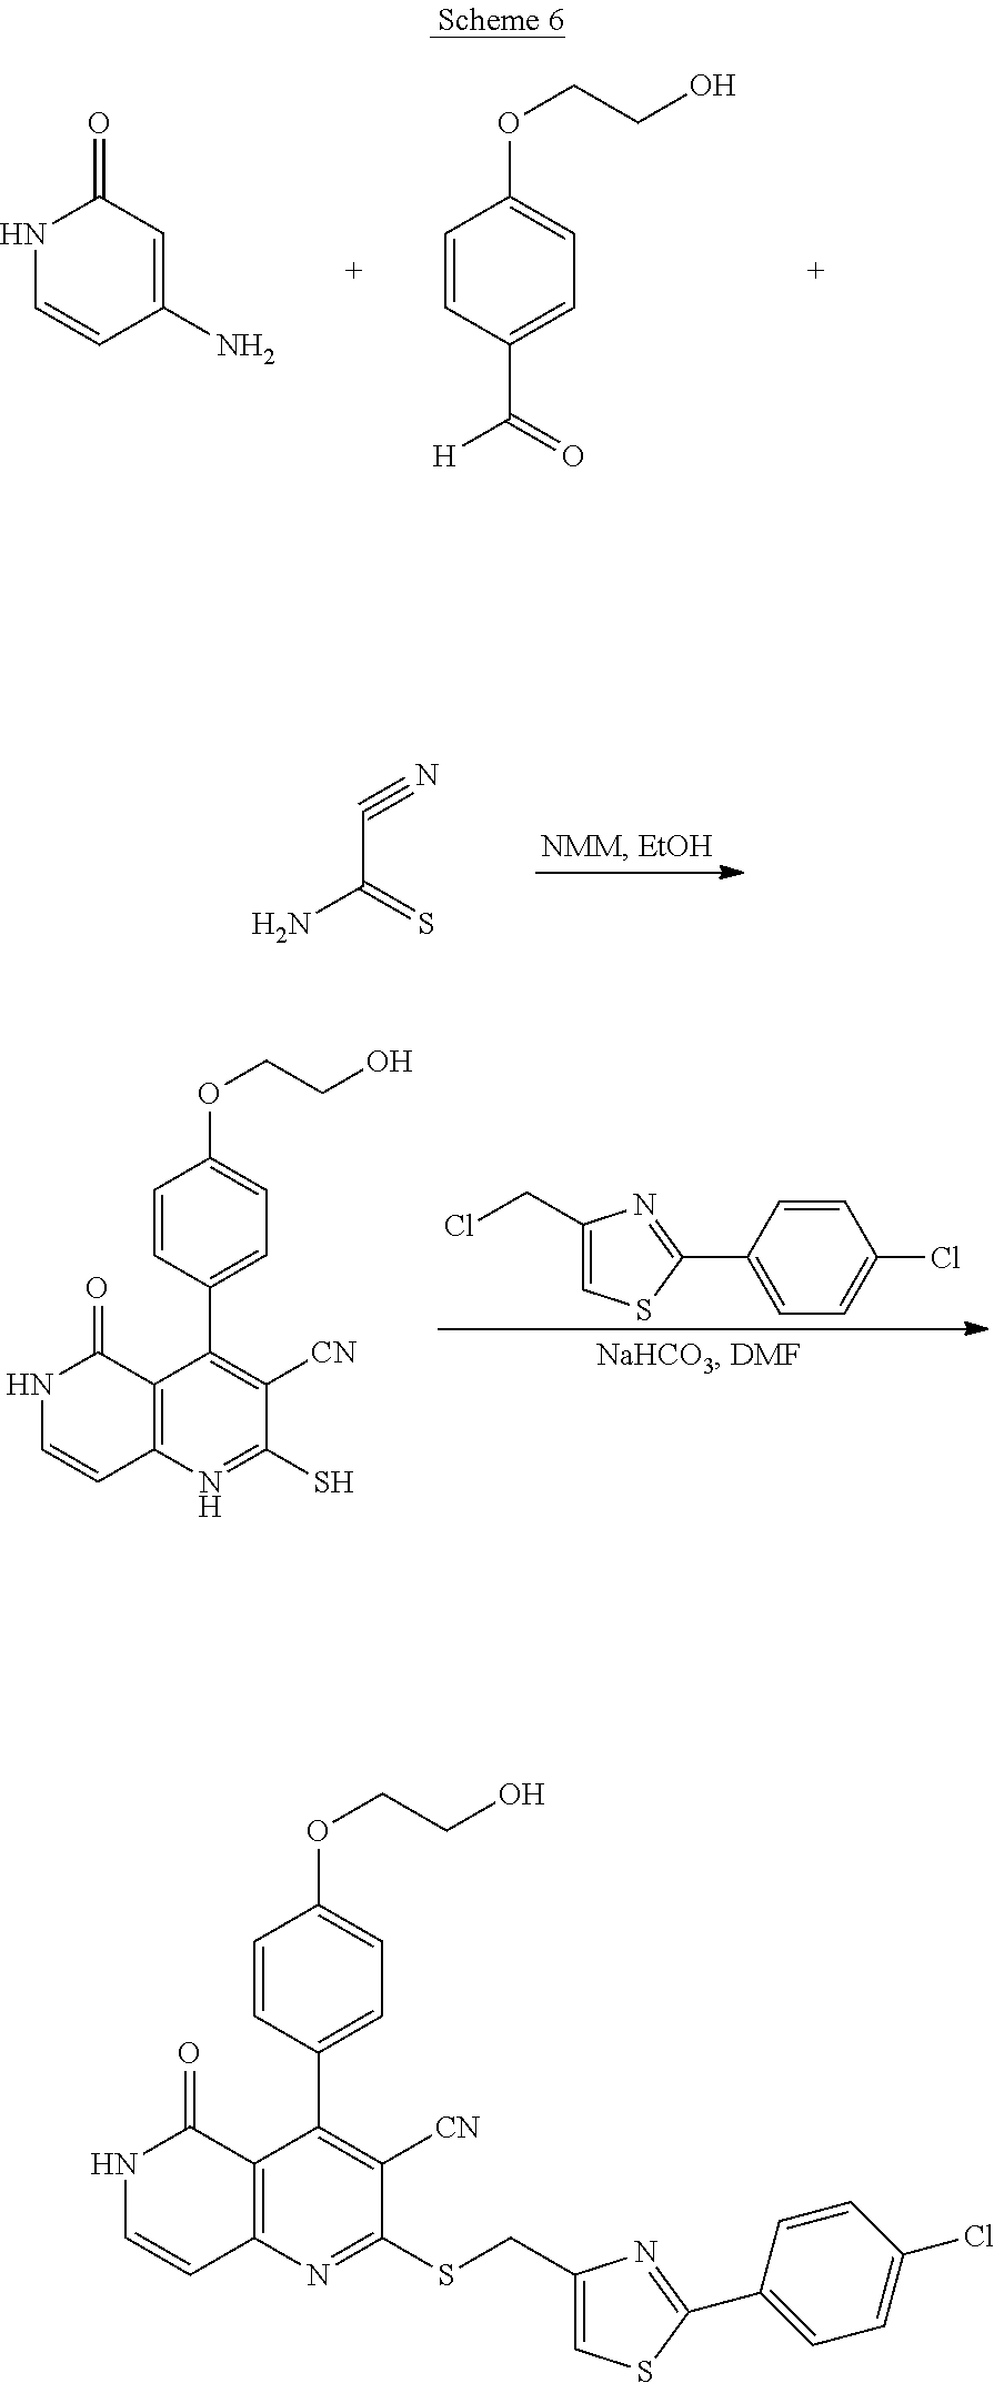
C(C(=S)N)#N.C1=CC(C2=NC(CCl)=CS2)=CC=C1Cl.C1=CC(C2=C([CN])C(S)=NC3=C2C(=O)NC=C3)=CC=C1OCCO.C1=CC(C2=C([CN])C(SCC3=CSC(C4=CC=C(Cl)C=C4)=N3)=NC3=C2C(=O)NC=C3)=CC=C1OCCO.N1C=CC(N)=CC1=O.C1=CC(C(=O)[H])=CC=C1OCCO
